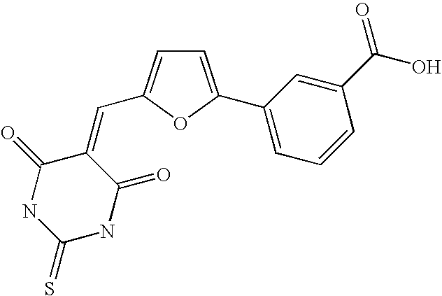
C1(=O)NC(=S)NC(=O)C1=CC1=CC=C(C2=CC=CC(C(O)=O)=C2)O1
